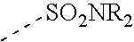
C[SO2NR2]
